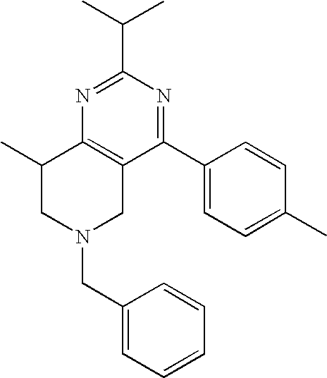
C1(C)CN(CC2=CC=CC=C2)CC2=C1N=C(C(C)C)N=C2C1=CC=C(C)C=C1
